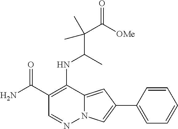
C12=CC(C3=CC=CC=C3)=CN1N=CC(C(=O)N)=C2NC(C)C(C([OMe])=O)(C)C
